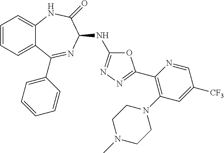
C1=CC=C2C(=C1)NC(=O)C(NC1=NN=C(C3=C(N4CCN(C)CC4)C=C([CF3])C=N3)O1)N=C2C1=CC=CC=C1
